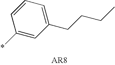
C1=CC=C(CCCC)C=C1*
